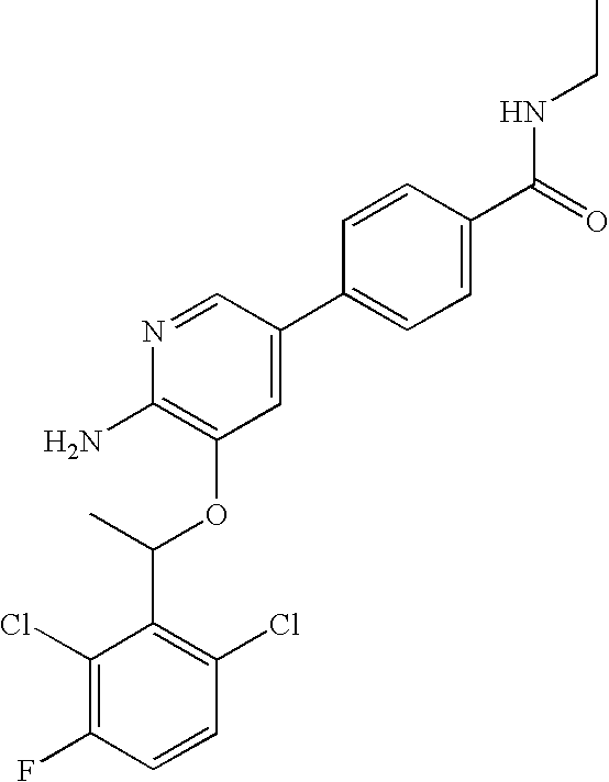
C1(Cl)=C(F)C=CC(Cl)=C1C(C)OC1=C(N)N=CC(C2=CC=C(C(=O)NCC)C=C2)=C1
